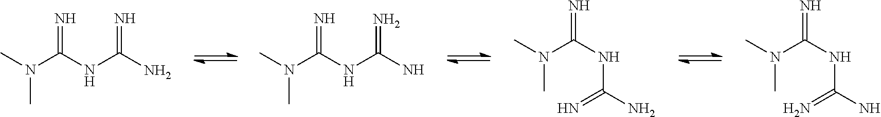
CN(C(NC(N)=N)=N)C.CN(C(NC(N)=N)=N)C.N(C)(C(NC(=N)N)=N)C.N(C)(C(NC(=N)N)=N)C
